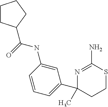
N(C1=CC(C2(C)CCSC(N)=N2)=CC=C1)C(=O)C1CCCC1
